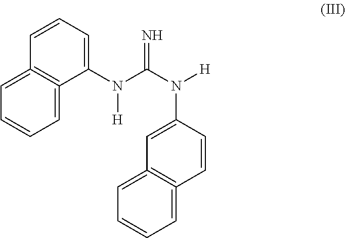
C1(N(C(N([H])C2=CC3=C(=CC=CC=3)C=C2)=N)[H])=CC=CC2=C1=CC=CC=2
